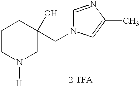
[2 TFA].C1CN([H])CC(CN2C=NC(C)=C2)(O)C1
